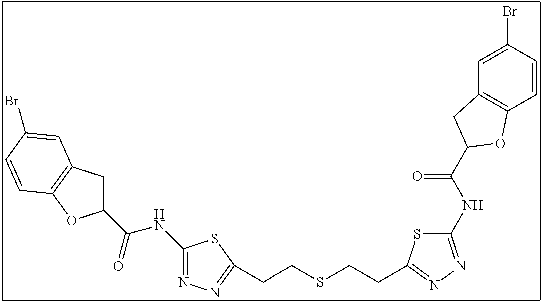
C1(NC(=O)C2CC3=C(O2)C=CC(Br)=C3)=NN=C(CCSCCC2=NN=C(NC(=O)C3CC4=C(C=CC(Br)=C4)O3)S2)S1
